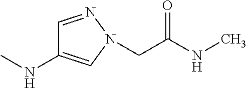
CNC(=O)CN1C=C(NC)C=N1
